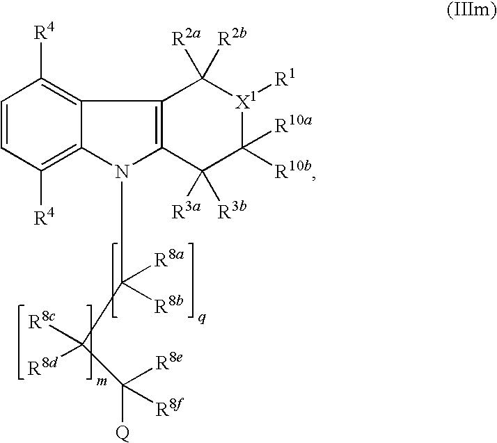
C1=CC([R4])=C2C(=C1[R4])C1=C(N2C([R8a])([R8b])C(C([R8e])([R8f])[Q])([R8c])[R8d])C([R3b])([R3a])C([R10b])([R10a])[X1]([R1])C1([R2b])[R2a]
